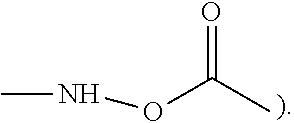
CNOC(C)=O
